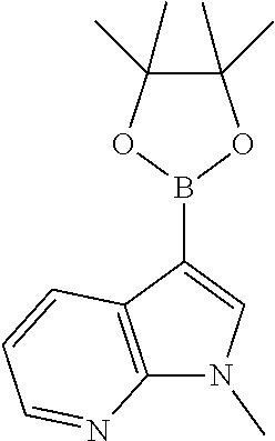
N1(C)C2=C(C(B3OC(C)(C)C(C)(C)O3)=C1)C=CC=N2
